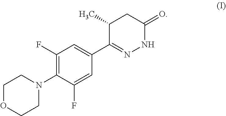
C1OCCN(C2=C(F)C=C(C3=NNC(=O)CC3C)C=C2F)C1
